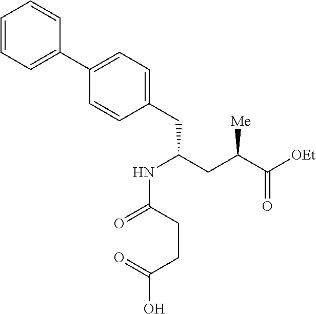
C1=CC=CC(C2=CC=C(CC(NC(=O)CCC(=O)O)CC(C([OEt])=O)[Me])C=C2)=C1
